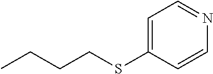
C1=C(SCCCC)C=CN=C1
